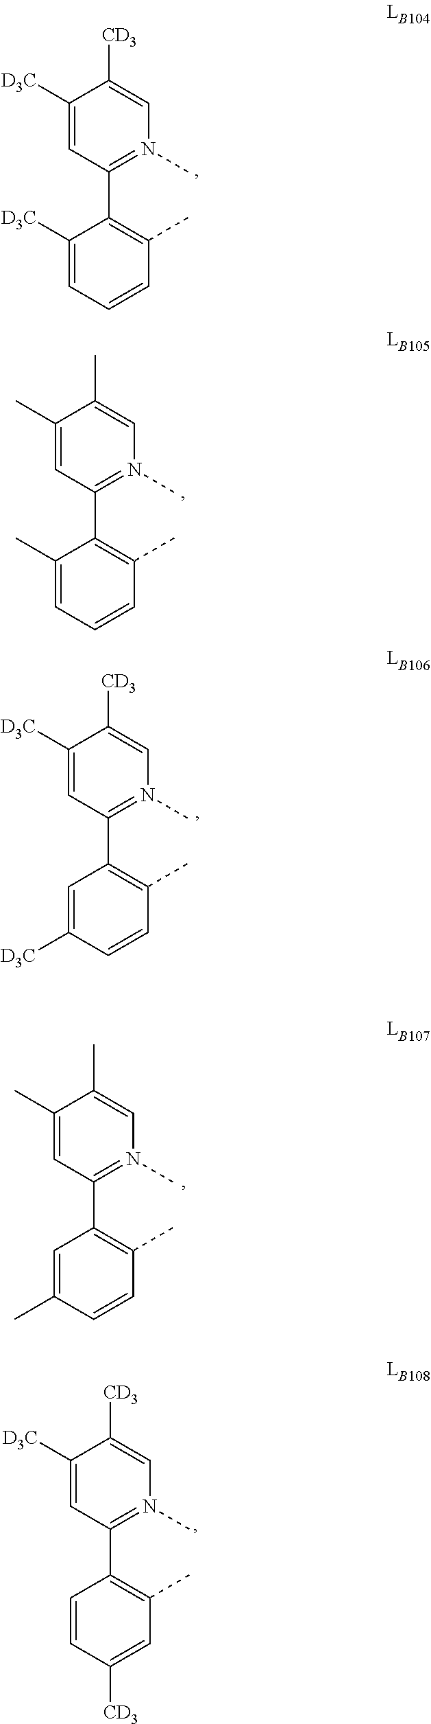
C1([D3C])=CC(C2=C(C)C=C([CD3])C=C2)=N(C)C=C1[CD3].C1(C)=CC(C2=C(C)C=CC=C2C)=N(C)C=C1C.C1(C)=CC(C2=C(C)C=CC(C)=C2)=N(C)C=C1C.C1([D3C])=CC(C2=C(C)C=CC=C2[D3C])=N(C)C=C1[CD3].C1([D3C])=CC(C2=C(C)C=CC([D3C])=C2)=N(C)C=C1[CD3]
